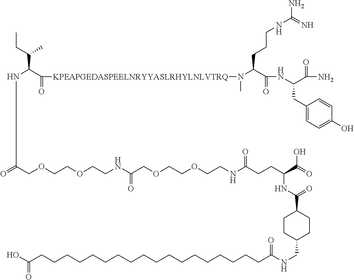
CCC(C(C([KPEAPGEDASPEELNRYYASLRHYLNLVTRQ]N(C)C(C(=O)NC(C(=O)N)CC1=CC=C(O)C=C1)CCCNC(N)=N)=O)NC(COCCOCCNC(COCCOCCNC(CCC(C(=O)O)NC(C1CCC(CNC(CCCCCCCCCCCCCCCCCCC(O)=O)=O)CC1)=O)=O)=O)=O)C
